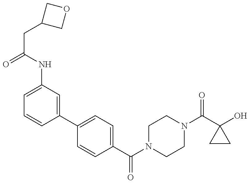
C1=C(NC(CC2COC2)=O)C=C(C2=CC=C(C(N3CCN(C(C4(O)CC4)=O)CC3)=O)C=C2)C=C1
